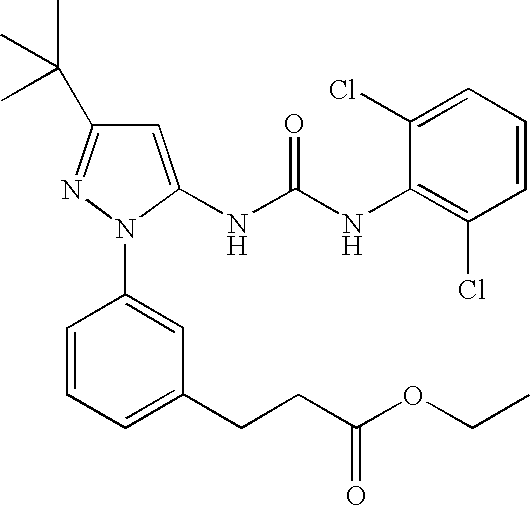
C1=C(NC(NC2=C(Cl)C=CC=C2Cl)=O)N(C2=CC(CCC(OCC)=O)=CC=C2)N=C1C(C)(C)C
